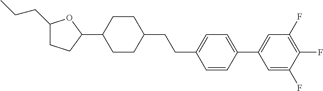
C1(CCC)CCC(C2CCC(CCC3=CC=C(C4=CC(F)=C(F)C(F)=C4)C=C3)CC2)O1
